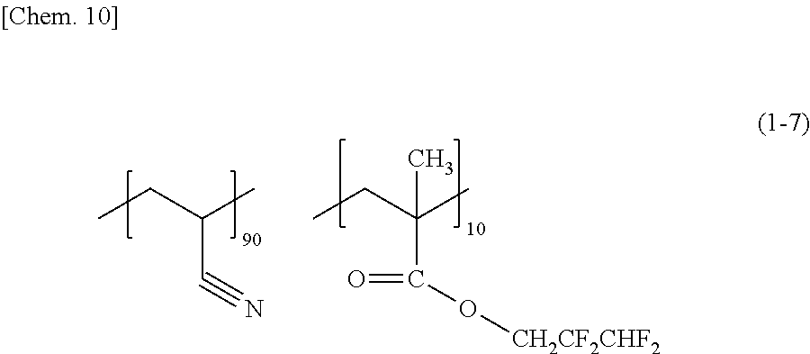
CCC(C)C#N.CCC(C)(C(O[CH2CF2CHF2])=O)C
